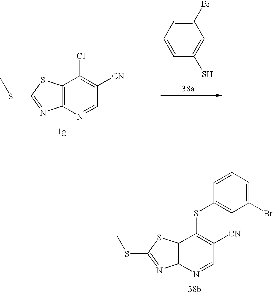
C12=C(N=CC([CN])=C1Cl)N=C(SC)S2.C1(Br)=CC=CC(S)=C1.C12=C(N=CC([CN])=C1SC1=CC(Br)=CC=C1)N=C(SC)S2
